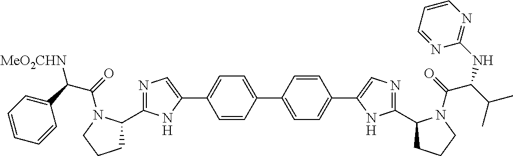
C1=CC(C2=CC=C(C3=CN=C(C4CCCN4C(=O)C(C4=CC=CC=C4)[MeO2CHN])N3)C=C2)=CC=C1C1=CN=C(C2CCCN2C(=O)C(C(C)C)NC2=NC=CC=N2)N1
